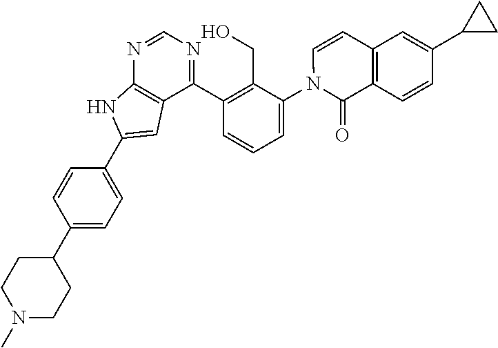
N1(C)CCC(C2=CC=C(C3=CC4=C(N=CN=C4C4=C(CO)C(N5C(=O)C6=C(C=C5)C=C(C5CC5)C=C6)=CC=C4)N3)C=C2)CC1
